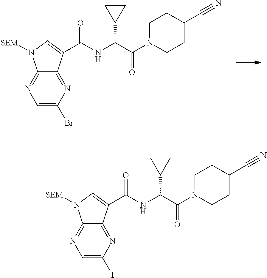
C1=C(Br)N=C2C(=N1)N([SEM])C=C2C(NC(C(N1CCC(C#N)CC1)=O)C1CC1)=O.C1=C(I)N=C2C(=N1)N([SEM])C=C2C(NC(C(N1CCC(C#N)CC1)=O)C1CC1)=O
